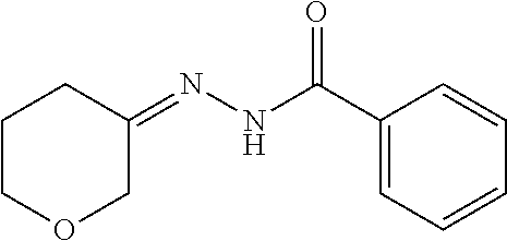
C1COCC(=NNC(C2=CC=CC=C2)=O)C1
